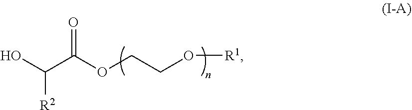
C(C(OCCO[R1])=O)(O)[R2]
